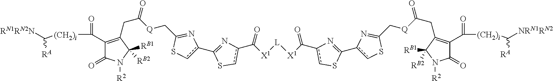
C1(C([(CH2)i]C([RA])[RN1RN2N])=O)=C(CC(=O)[Q]CC2=Nc(C3=Nc(C(=O)[X1][L][X1]C(c4cSC(c5cSC(C[Q]C(CC6=C(C([(CH2)i]C([RA])[NRN1RN2])=O)C(=O)N([R2])C6([RB2])[RB1])=O)=N5)=N4)=O)cS3)cS2)C([RB2])([RB1])N([R2])C1=O
